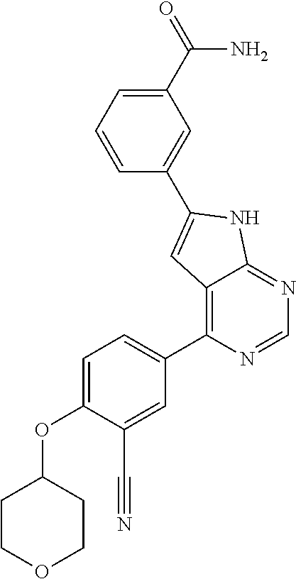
C1=C(OC2CCOCC2)C(C#N)=CC(C2=C3C(=NC=N2)NC(C2=CC(C(=O)N)=CC=C2)=C3)=C1
